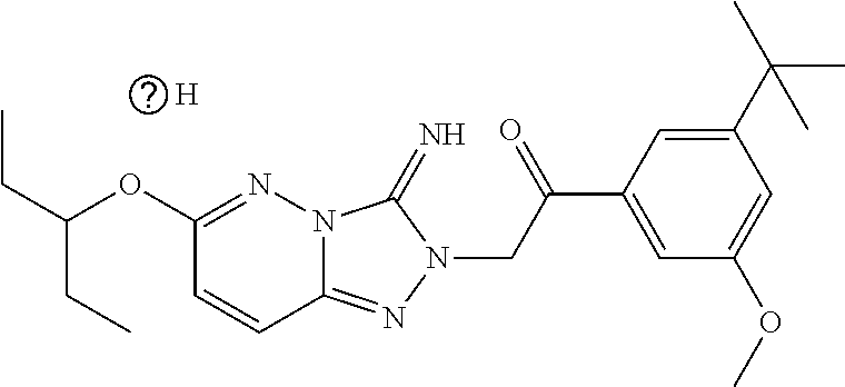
C12=NN(CC(C3=CC(OC)=CC(C(C)(C)C)=C3)=O)C(=N)N1N=C(OC(CC)CC)C=C2.[H]
